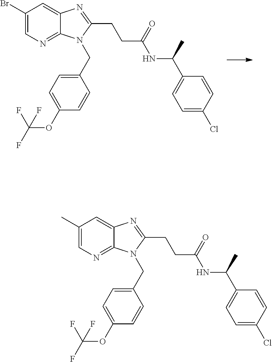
C1(Br)=CN=C2C(=C1)N=C(CCC(NC(C1=CC=C(Cl)C=C1)C)=O)N2CC1=CC=C(OC(F)(F)F)C=C1.C1(C)=CN=C2C(=C1)N=C(CCC(NC(C1=CC=C(Cl)C=C1)C)=O)N2CC1=CC=C(OC(F)(F)F)C=C1
